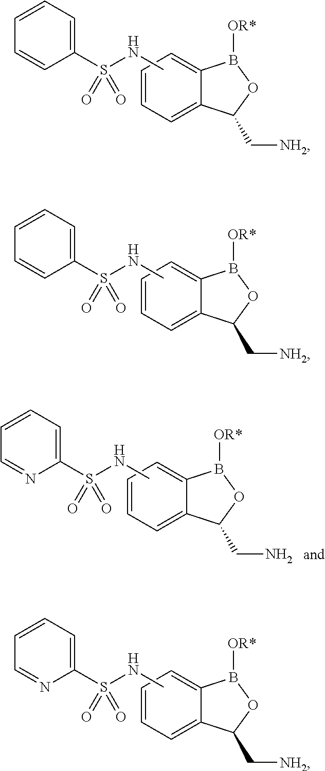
C1(S(=O)(=O)NC)=CC=CC=C1.C1=CC=C2C(=C1)B([OR*])OC2C[NH2].C1(S(=O)(=O)NC)=CC=CC=C1.C1=CC=C2C(=C1)B([OR*])OC2C[NH2].C1(S(=O)(=O)NC)=CC=CC=N1.C1=CC=C2C(=C1)B([OR*])OC2C[NH2].C1(S(=O)(=O)NC)=CC=CC=N1.C1=CC=C2C(=C1)B([OR*])OC2CN
